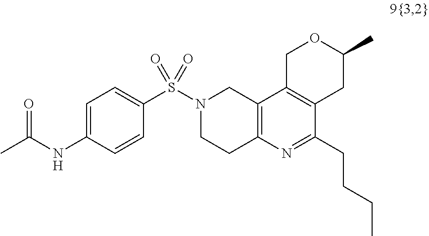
S(N1CCC2=C(C1)C1=C(C(CCCC)=N2)CC(C)OC1)(=O)(=O)C1=CC=C(NC(C)=O)C=C1
